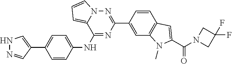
C1(NC2=CC=C(C3=CNN=C3)C=C2)=NC(C2=CC3=C(C=C2)C=C(C(N2CC(F)(F)C2)=O)N3C)=NN2C1=CC=C2
